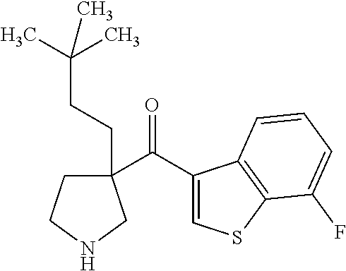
C1(C(=O)C2(CCC(C)(C)C)CCNC2)=CSC2=C1C=CC=C2F
